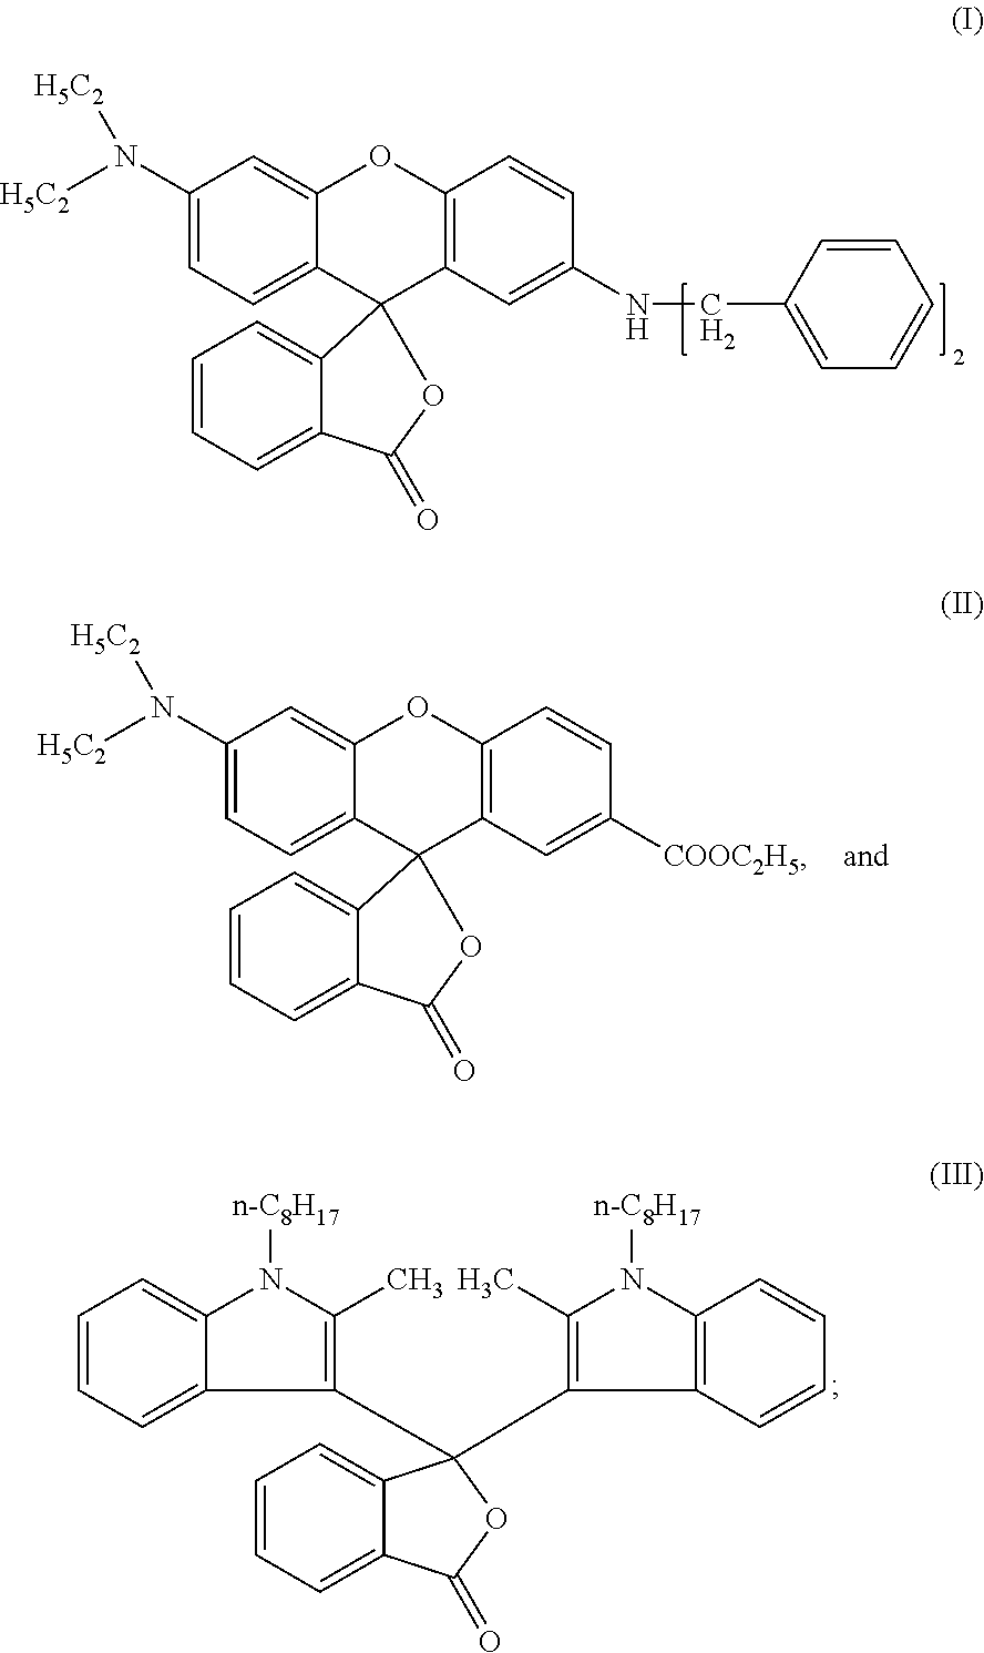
C12=CC(N([H5C2])[H5C2])=CC=C1C1(C3=C(O2)C=CC(NCC2=CC=CC=C2)=C3)C2=CC=CC=C2C(=O)O1.C12=CC(N([H5C2])[H5C2])=CC=C1C1(C3=C(O2)C=CC([COOC2H5])=C3)C2=CC=CC=C2C(=O)O1.C1=CC=C2C(=C1)N([n-C8H17])C(C)=C2C1(C2=C(C)N([n-C8H17])C3=C2C=CC=C3)C2=CC=CC=C2C(=O)O1
